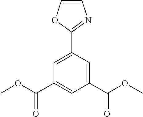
C1(C2=NC=CO2)=CC(C(OC)=O)=CC(C(OC)=O)=C1
